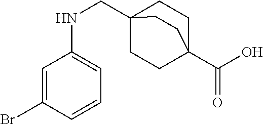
C1=C(Br)C=CC=C1NCC12CCC(C(=O)O)(CC1)CC2
